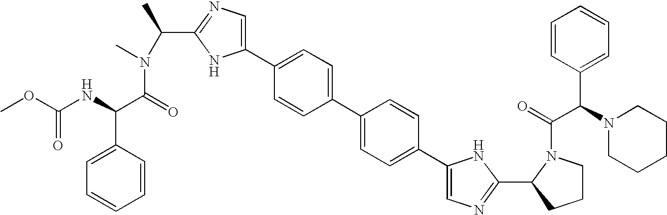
C1=CC(C(NC(OC)=O)C(=O)N(C)C(C2=NC=C(C3=CC=C(C4=CC=C(C5=CN=C(C6CCCN6C(=O)C(N6CCCCC6)C6=CC=CC=C6)N5)C=C4)C=C3)N2)C)=CC=C1
